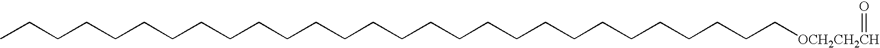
CCCCCCCCCCCCCCCCCCCCCCCCCCCC[OCH2CH2CH]=O
